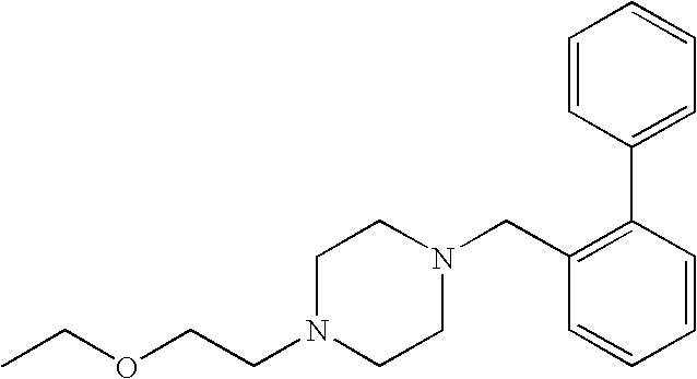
CCOCCN1CCN(CC2=C(C3=CC=CC=C3)C=CC=C2)CC1
